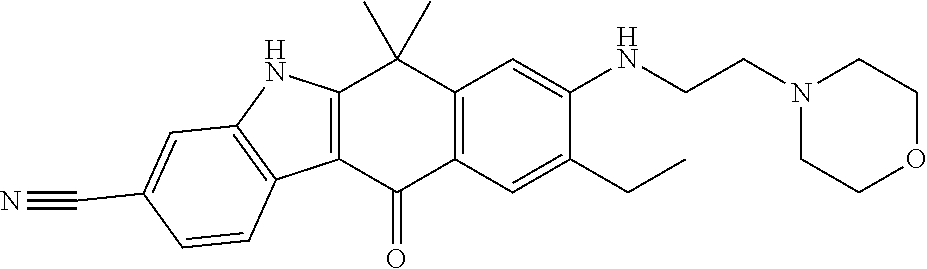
C12=C(C(=O)C3=C(C1(C)C)C=C(NCCN1CCOCC1)C(CC)=C3)C1=C(N2)C=C(C#N)C=C1
